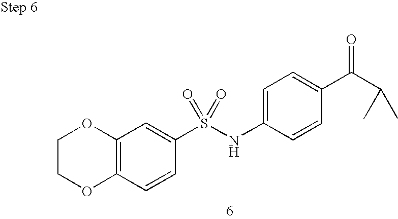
C1=C(NS(C2=CC3=C(C=C2)OCCO3)(=O)=O)C=CC(C(=O)C(C)C)=C1
